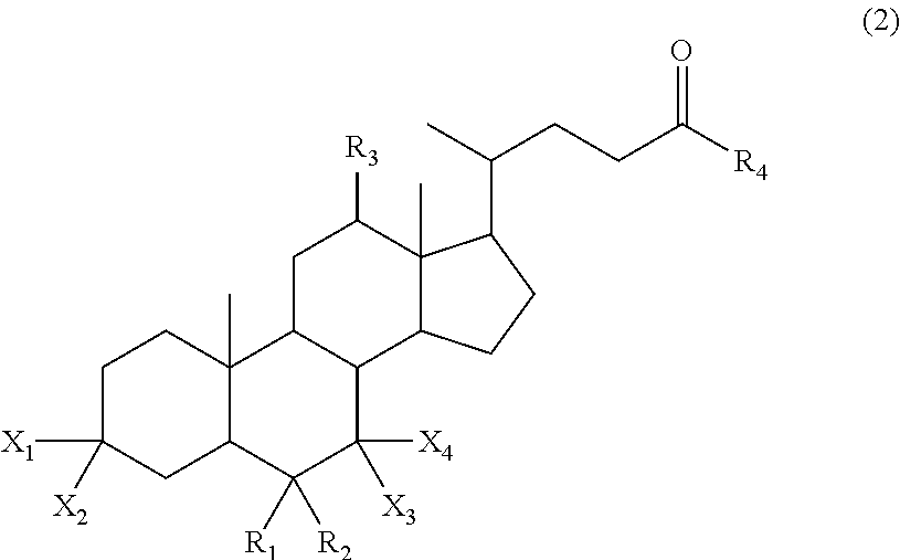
C1C([X1])([X2])CC2C(C)(C1)C1C(C([X3])([X4])C2([R1])[R2])C2C(C)(C([R3])C1)C(C(C)CCC([R4])=O)CC2
